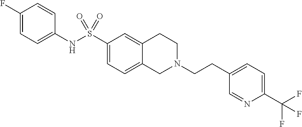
C1(F)=CC=C(NS(C2=CC=C3C(=C2)CCN(CCC2=CC=C(C(F)(F)F)N=C2)C3)(=O)=O)C=C1
